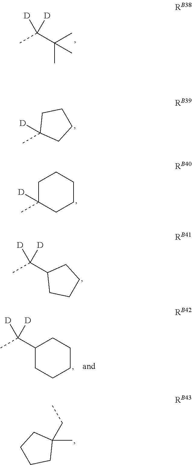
[D]C([D])(C(C)(C)C)C.C1(C)([D])CCCC1.C1(C)([D])CCCCC1.[D]C([D])(C1CCCC1)C.C1C(C(C)([D])[D])CCCC1.C1(C)(CC)CCCC1
